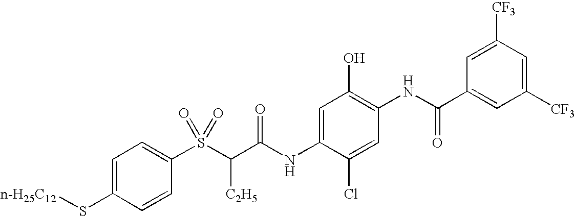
C1=C(S[n-H25C12])C=CC(S(C(C(NC2=CC(O)=C(NC(C3=CC([CF3])=CC([CF3])=C3)=O)C=C2Cl)=O)[C2H5])(=O)=O)=C1
